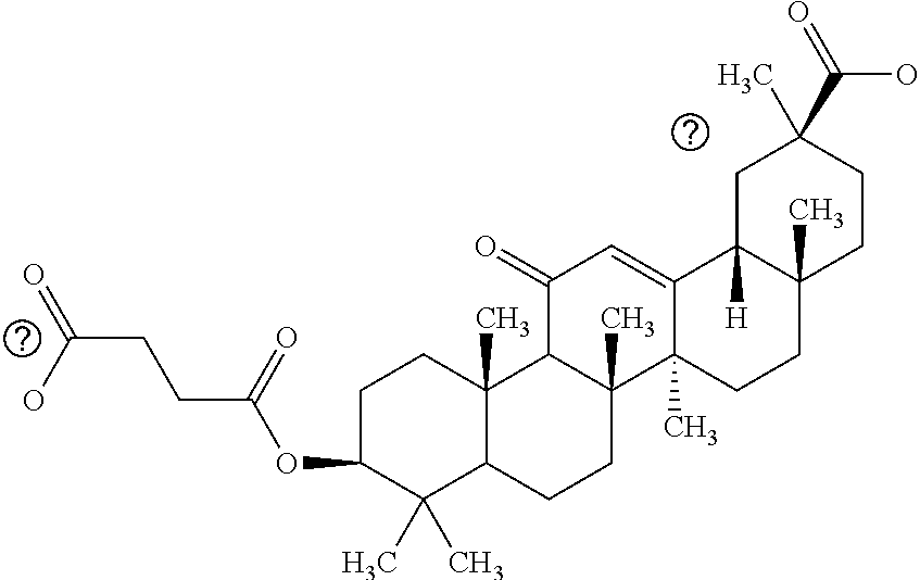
C1C(OC(CCC(O)=O)=O)C(C)(C)C2C(C)(C1)C1C(C)(CC2)C2(C)C(=CC1=O)C1([H])C(C)(CC2)CCC(C(=O)O)(C)C1
